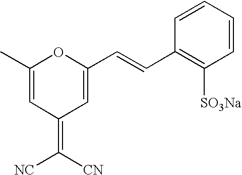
C1(C)=CC(=C([NC])[CN])C=C(C=CC2=C([SO3Na])C=CC=C2)O1
